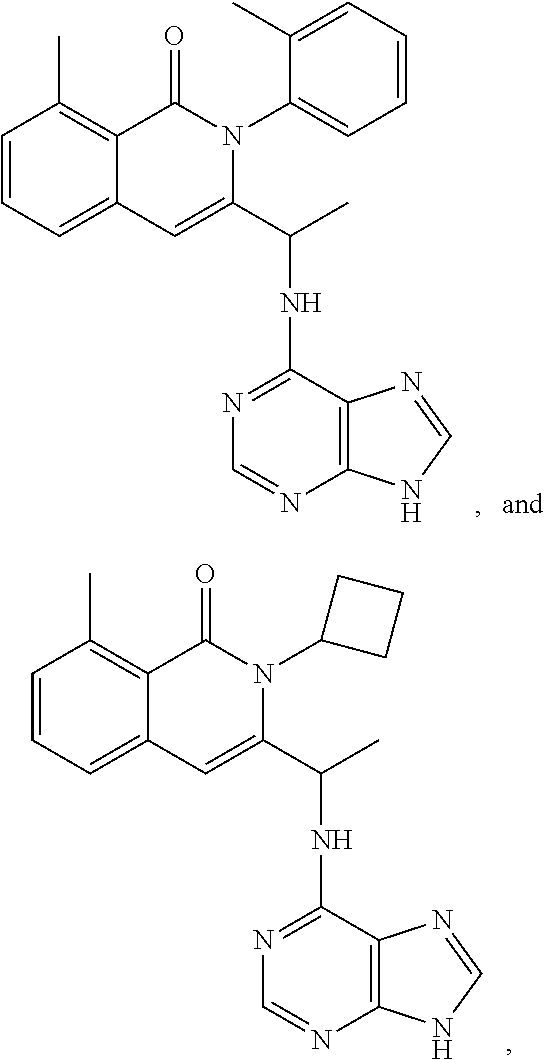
C1=CC=C2C(=C1C)C(=O)N(C1CCC1)C(C(NC1=NC=NC3=C1N=CN3)C)=C2.C1=CC=C2C(=C1C)C(=O)N(C1=CC=CC=C1C)C(C(NC1=NC=NC3=C1N=CN3)C)=C2
